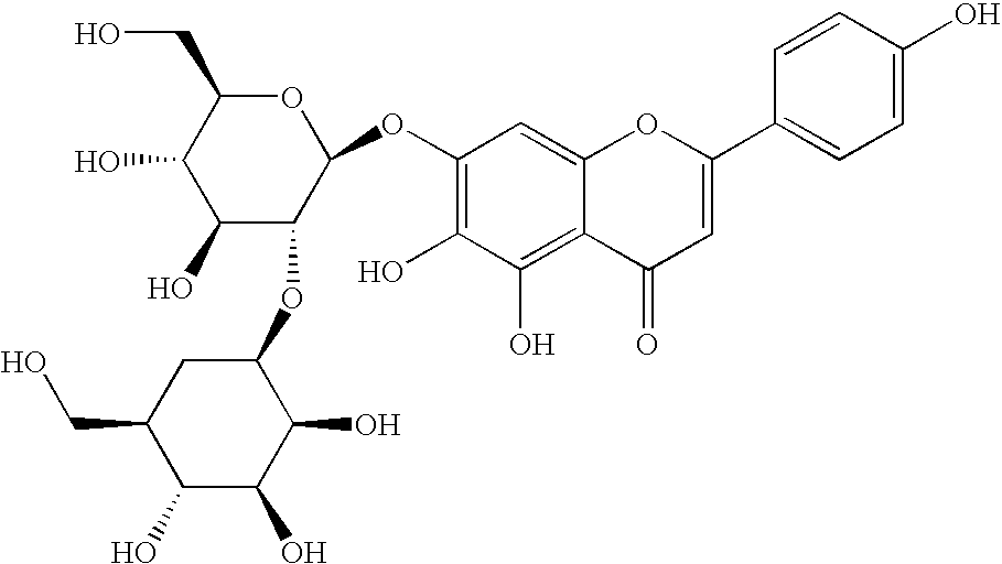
O(C1=C(O)C(O)=C2C(=C1)OC(C1=CC=C(O)C=C1)=CC2=O)C1OC(CO)C(O)C(O)C1OC1CC(CO)C(O)C(O)C1O
